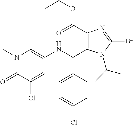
C1(C(=O)OCC)=C(C(NC2=CN(C)C(=O)C(Cl)=C2)C2=CC=C(Cl)C=C2)N(C(C)C)C(Br)=N1
